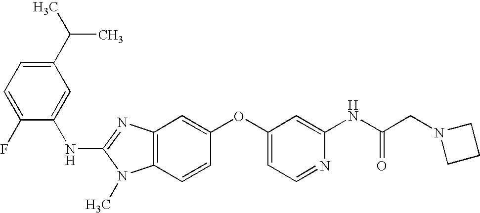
C1(C(C)C)=CC=C(F)C(NC2=NC3=C(N2C)C=CC(OC2=CC=NC(NC(CN4CCC4)=O)=C2)=C3)=C1
